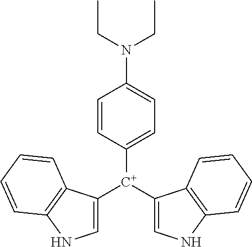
C1([C+](C2=CNC3=C2C=CC=C3)C2=CNC3=C2C=CC=C3)=CC=C(N(CC)CC)C=C1
